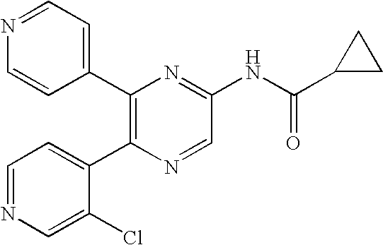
C1(C2=C(C3=CC=NC=C3Cl)N=CC(NC(C3CC3)=O)=N2)=CC=NC=C1
